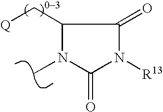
CN1C(=O)N([R13])C(=O)C1C[Q]
